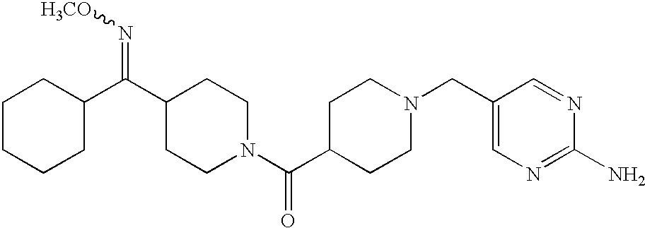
C1CCCC(C(C2CCN(C(C3CCN(CC4=CN=C(N)N=C4)CC3)=O)CC2)=N[H3CO])C1
